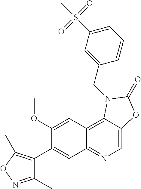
C1(C2=CC3=NC=C4C(=C3C=C2OC)N(CC2=CC(S(C)(=O)=O)=CC=C2)C(=O)O4)=C(C)ON=C1C
